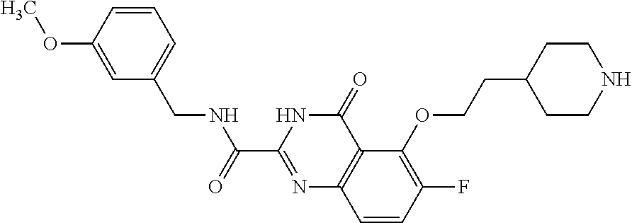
C1=CC(OC)=CC(CNC(C2=NC3=C(C(=O)N2)C(OCCC2CCNCC2)=C(F)C=C3)=O)=C1
